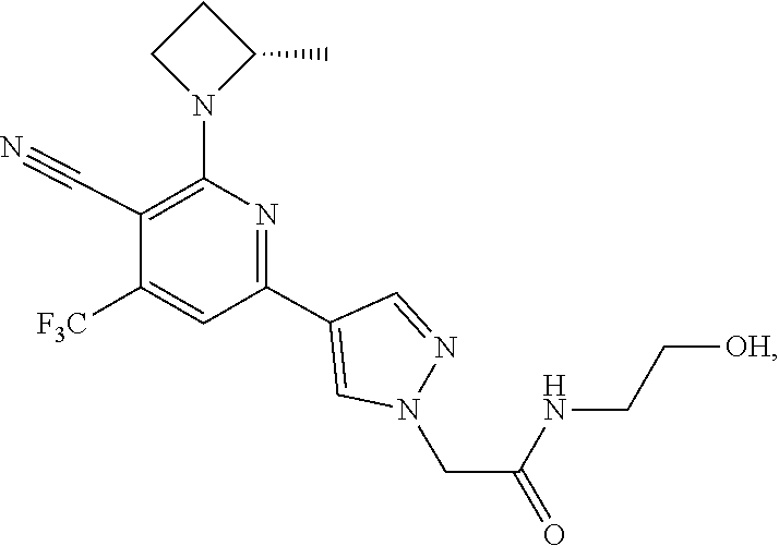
C1(C2=NC(N3C(C)CC3)=C(C#N)C([F3C])=C2)=CN(CC(NCC[OH])=O)N=C1
